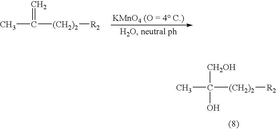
CC([(CH2)2][R2])([CH2OH])O.CC([(CH2)2][R2])=C
